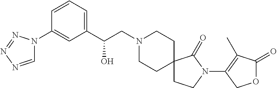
C1(C(CN2CCC3(CC2)CCN(C2=C(C)C(=O)OC2)C3=O)O)=CC=CC(N2C=NN=N2)=C1
